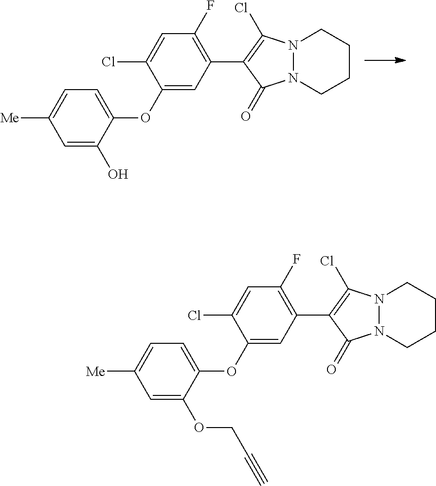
C1(OC2=CC=C([Me])C=C2O)=CC(C2=C(Cl)N3N(C2=O)CCCC3)=C(F)C=C1Cl.C1(OC2=CC=C([Me])C=C2OCC#C)=CC(C2=C(Cl)N3N(C2=O)CCCC3)=C(F)C=C1Cl
